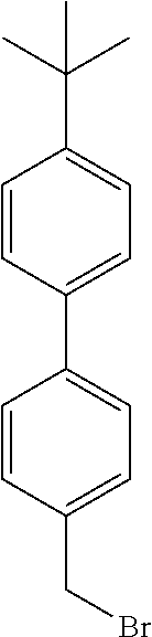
C1=CC(C2=CC=C(C(C)(C)C)C=C2)=CC=C1CBr
